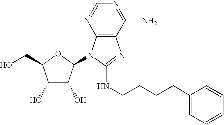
C1(O)C(O)C(N2C3=C(N=C2NCCCCC2=CC=CC=C2)C(N)=NC=N3)OC1CO
